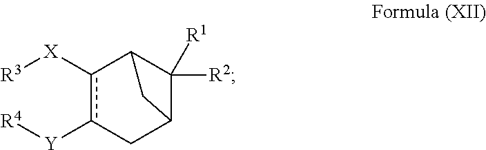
c1([X][R3])c([Y][R4])CC2C([R2])([R1])C1C2
